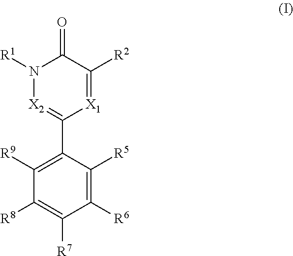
N1([R1])[X2]=C(C2=C([R9])C([R8])=C([R7])C([R6])=C2[R5])[X1]=C([R2])C1=O
